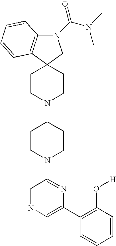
C12(CCN(C3CCN(C4=NC(C5=C(O[H])C=CC=C5)=CN=C4)CC3)CC1)CN(C(N(C)C)=O)C1=C2C=CC=C1
